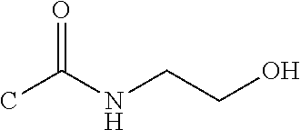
O=C(NCCO)C
